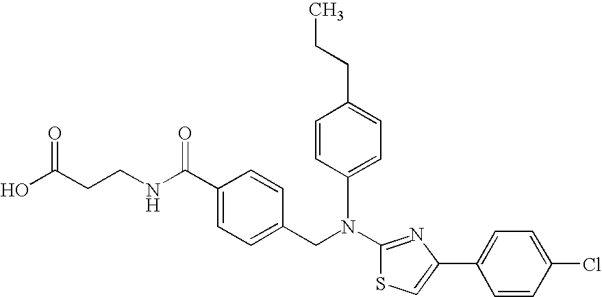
N(C1=NC(C2=CC=C(Cl)C=C2)=CS1)(CC1=CC=C(C(NCCC(O)=O)=O)C=C1)C1=CC=C(CCC)C=C1
